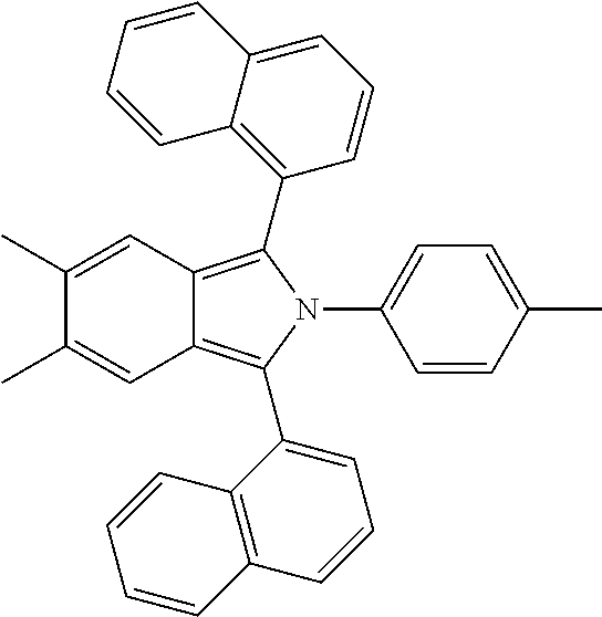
C12=C(C3=C4C(=CC=C3)C=CC=C4)N(C3=CC=C(C)C=C3)C(C3=CC=CC4=C3C=CC=C4)=C1C=C(C)C(C)=C2
